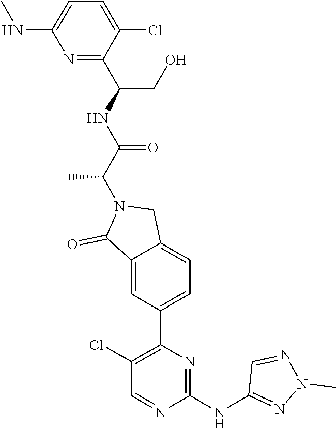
C1(NC2=NN(C)N=C2)=NC(C2=CC=C3C(=C2)C(=O)N(C(C(=O)NC(CO)C2=NC(NC)=CC=C2Cl)C)C3)=C(Cl)C=N1
